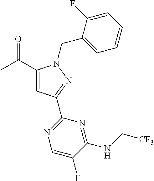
C(C1=CC(C2=NC=C(F)C(NC[CF3])=N2)=NN1CC1=CC=CC=C1F)(C)=O
